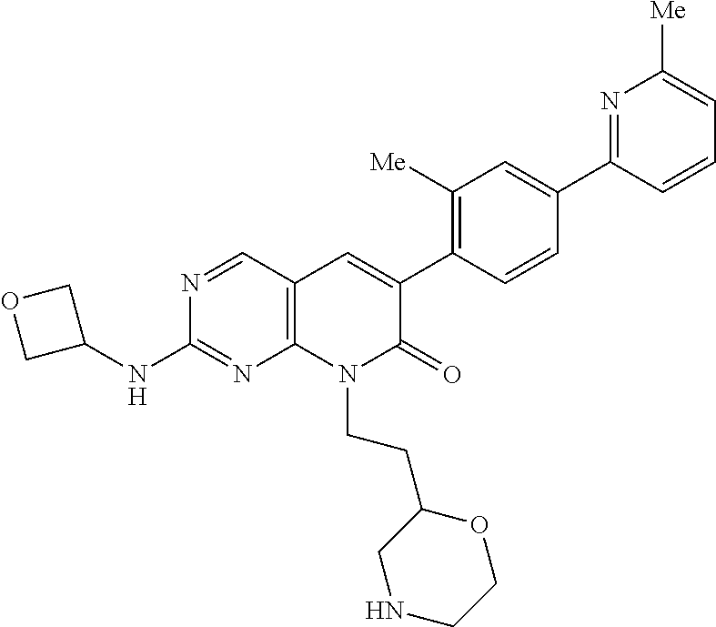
N1=CC2=C(N=C1NC1COC1)N(CCC1CNCCO1)C(=O)C(C1=C([Me])C=C(C3=NC([Me])=CC=C3)C=C1)=C2
